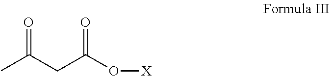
C(CC(O[X])=O)(C)=O
